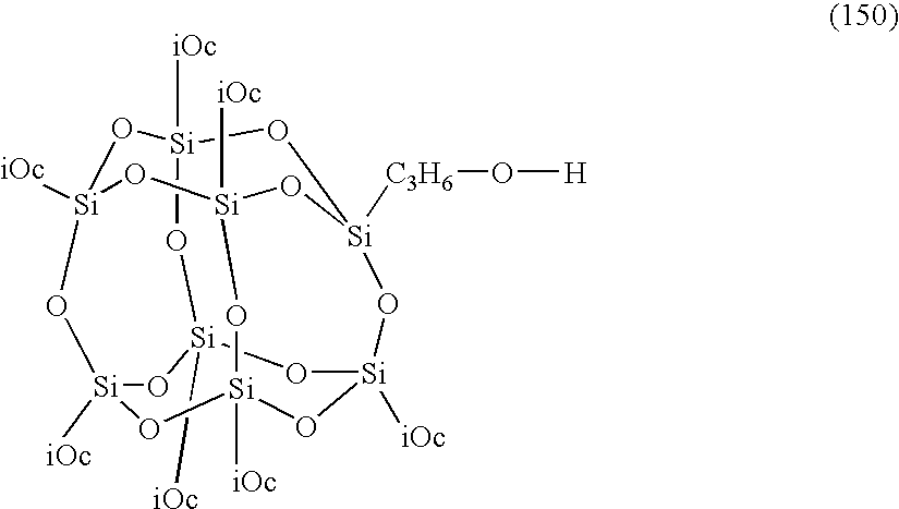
O1[Si]2([iOc])O[Si]3([iOc])O[Si]4([C3H6]O[H])CO[Si]1([iOc])O[Si]1([iOc])O[Si]([iOc])(O2)O[Si]([iOc])(O[Si]([iOc])(O1)O4)O3
